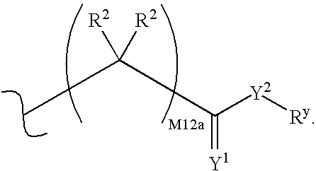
C(=[Y1])([Y2][Ry])C([R2])([R2])C
